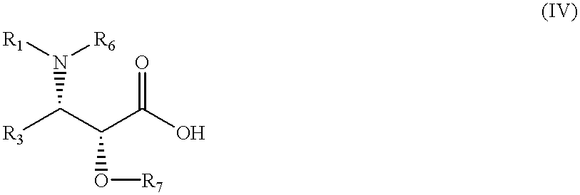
[R3]C(C(C(O)=O)O[R7])N([R6])[R1]
